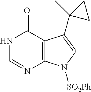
C1=NC2=C(C(=O)N1)C(C1(C)CC1)=CN2[SO2Ph]
